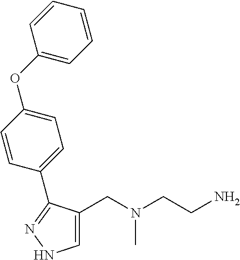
C1=C(CN(CCN)C)C(C2=CC=C(OC3=CC=CC=C3)C=C2)=NN1
